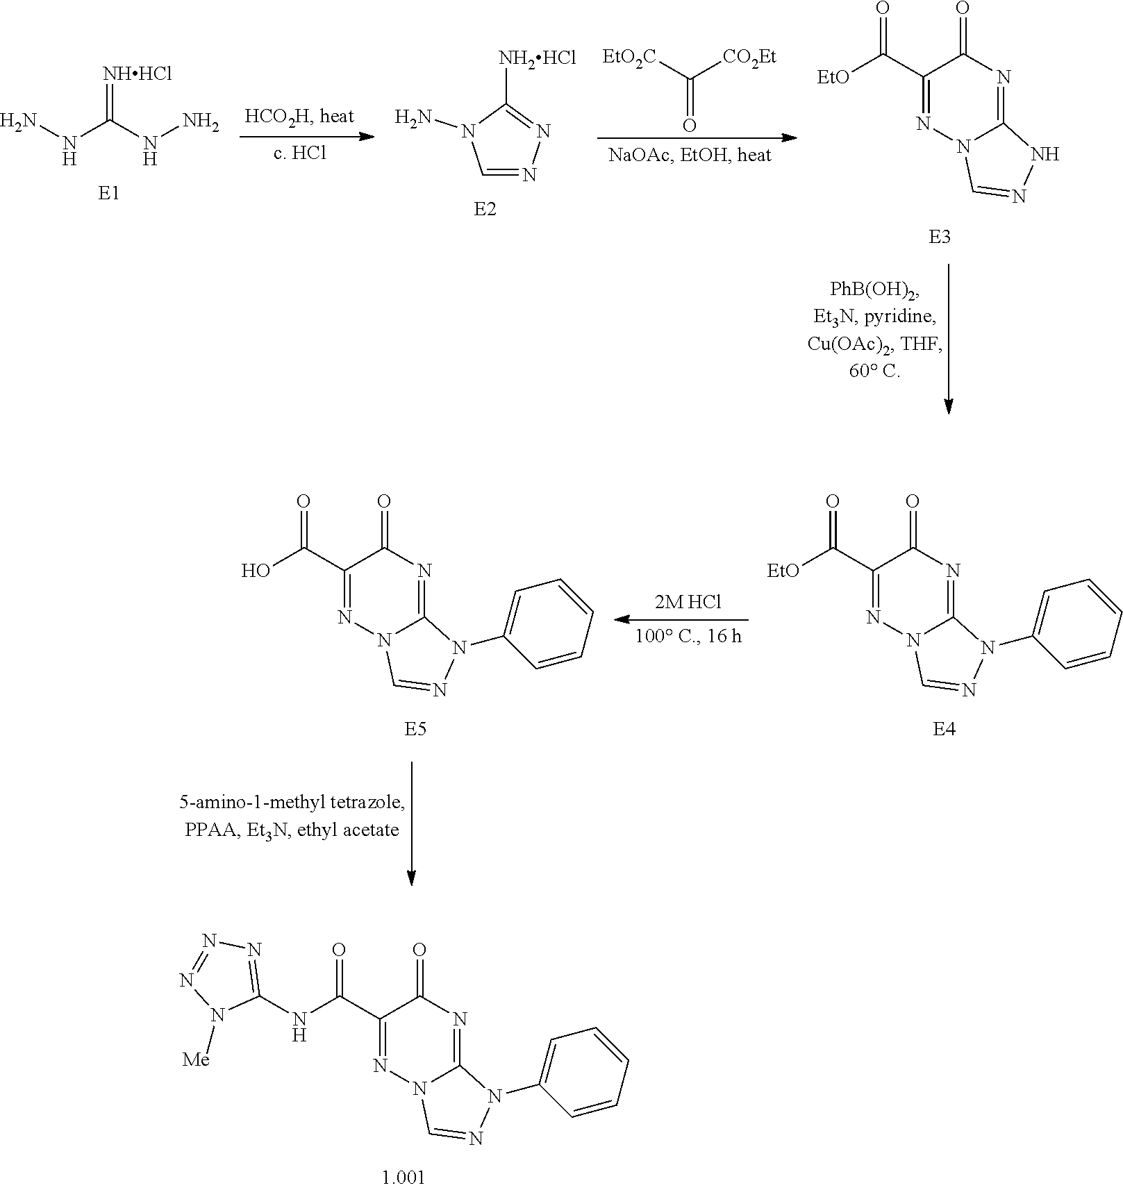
N(C(=O)C1=NN2C(=NC1=O)N(C1=CC=CC=C1)N=C2)C1=NN=NN1[Me].C1=NN=C([NH2HCl])N1N.C(=O)([EtO2C])[CO2Et].[EtO]C(=O)C1=NN2C(=NC1=O)NN=C2.NNC(NN)=[NHHCl].[EtO]C(=O)C1=NN2C(=NC1=O)N(C1=CC=CC=C1)N=C2.OC(=O)C1=NN2C(=NC1=O)N(C1=CC=CC=C1)N=C2
